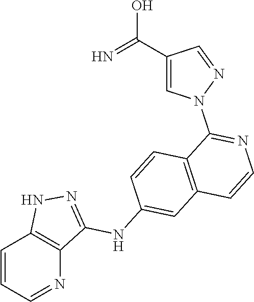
C1=CC=NC2=C1NN=C2NC1=CC2=C(C=C1)C(N1N=CC(C(=N)O)=C1)=NC=C2
